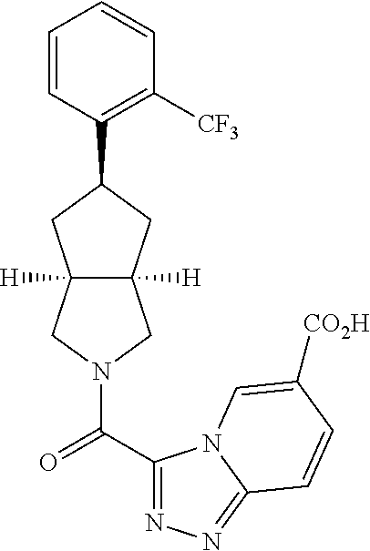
C1=CC(C2CC3([H])C([H])(C2)CN(C(C2=NN=C4N2C=C([CO2H])C=C4)=O)C3)=C([CF3])C=C1
